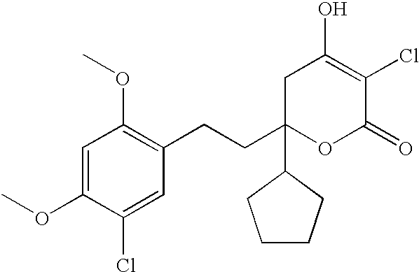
C1(OC)=CC(OC)=C(CCC2(C3CCCC3)OC(=O)C(Cl)=C(O)C2)C=C1Cl
